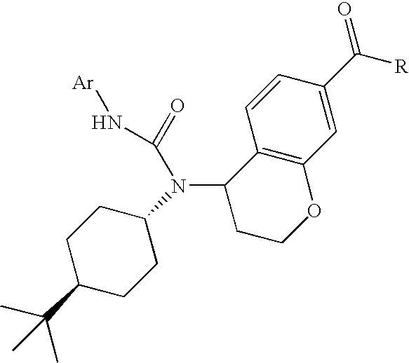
C1(N(C(=O)N[Ar])C2CCC(C(C)(C)C)CC2)CCOC2=C1C=CC(C(=O)[R])=C2
